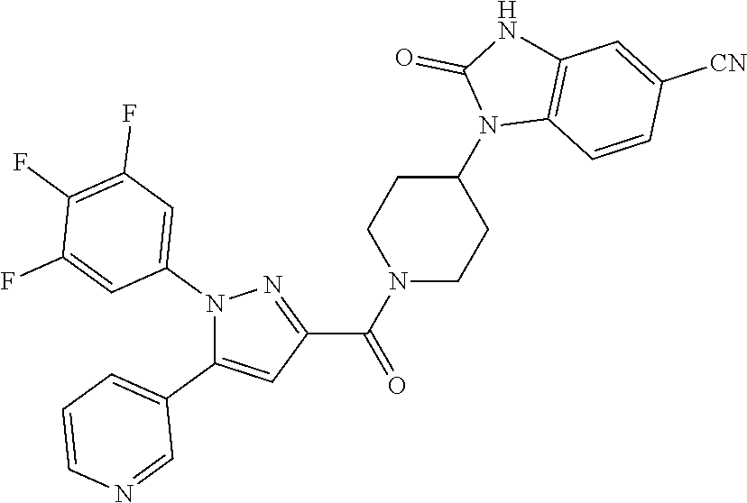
N1(C2=CC(F)=C(F)C(F)=C2)C(C2=CC=CN=C2)=CC(C(N2CCC(N3C4=C(NC3=O)C=C([CN])C=C4)CC2)=O)=N1
